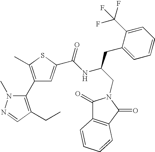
C1(C2=C(CC)C=NN2C)=C(C)SC(C(NC(CN2C(=O)C3=C(C2=O)C=CC=C3)CC2=CC=CC=C2C(F)(F)F)=O)=C1
